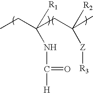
CCC(CC(C)([R2])[Z][R3])([R1])NC(=O)[H]
